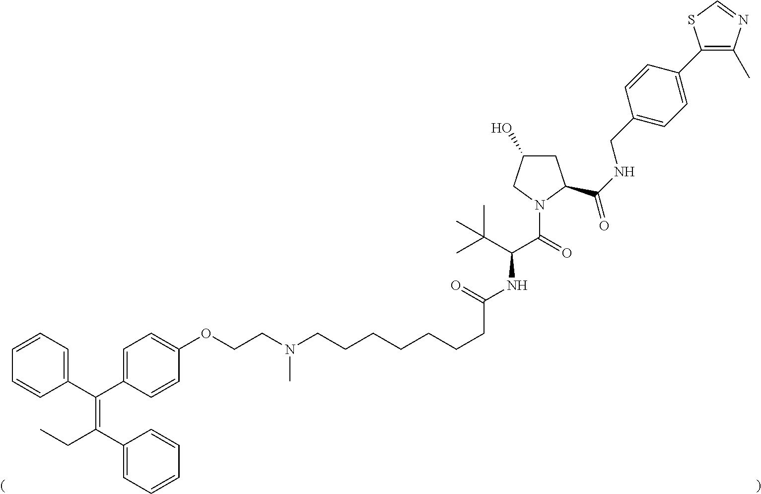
C1=CC(C(C2=CC=C(OCCN(CCCCCCCC(NC(C(=O)N3C(C(NCC4=CC=C(C5=C(C)N=CS5)C=C4)=O)CC(O)C3)C(C)(C)C)=O)C)C=C2)=C(CC)C2=CC=CC=C2)=CC=C1
